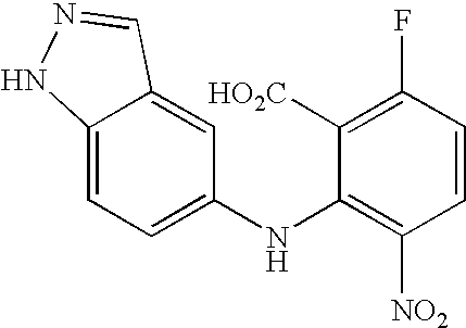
C12=CC=C(NC3=C([NO2])C=CC(F)=C3[HO2C])C=C1C=NN2
